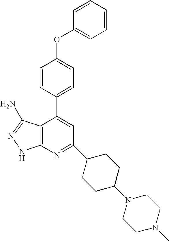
O(C1=CC=C(C2=CC(C3CCC(N4CCN(C)CC4)CC3)=NC3=C2C(N)=NN3)C=C1)C1=CC=CC=C1
